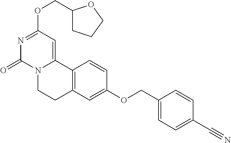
N1=C(OCC2CCCO2)C=C2N(C1=O)CCC1=C2C=CC(OCC2=CC=C(C#N)C=C2)=C1
